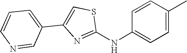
C1(NC2=CC=C(C)C=C2)=NC(C2=CC=CN=C2)=CS1
